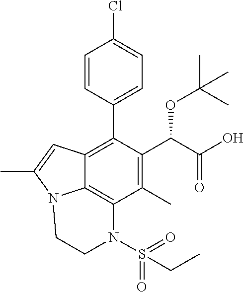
C1=CC(C2=C3C4=C(C(C)=C2C(C(=O)O)OC(C)(C)C)N(S(=O)(CC)=O)CCN4C(C)=C3)=CC=C1Cl
